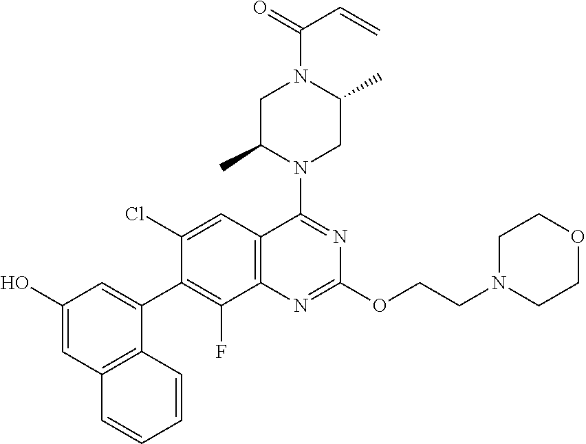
C1(O)=CC2=C(C(C3=C(F)C4=C(C=C3Cl)C(N3CC(C)N(C(=O)C=C)CC3C)=NC(OCCN3CCOCC3)=N4)=C1)C=CC=C2
